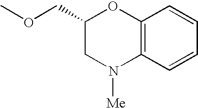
C1(COC)CN([Me])C2=C(O1)C=CC=C2
